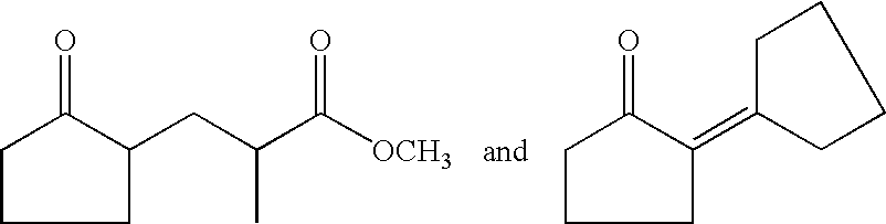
C1C(CC(C([OCH3])=O)C)C(=O)CC1.C1C(=C2CCCC2)C(=O)CC1
